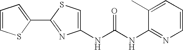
C1(NC(NC2=NC=CC=C2C)=O)=CSC(C2=CC=CS2)=N1
